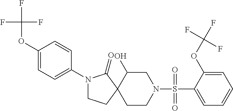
FC(F)(OC1=CC=C(N2CCC3(C2=O)CCN(S(=O)(=O)C2=CC=CC=C2OC(F)(F)F)CC3O)C=C1)F
